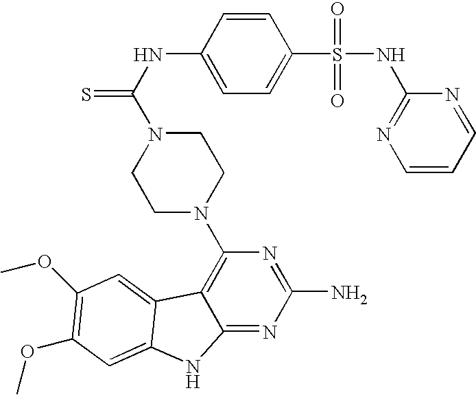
C1=C(S(=O)(=O)NC2=NC=CC=N2)C=CC(NC(=S)N2CCN(C3=C4C(=NC(N)=N3)NC3=CC(OC)=C(OC)C=C43)CC2)=C1
